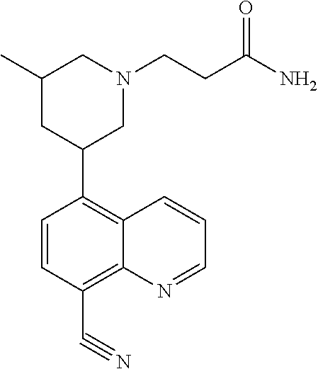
C1(C2CN(CCC(N)=O)CC(C)C2)=C2C(=C(C#N)C=C1)N=CC=C2
